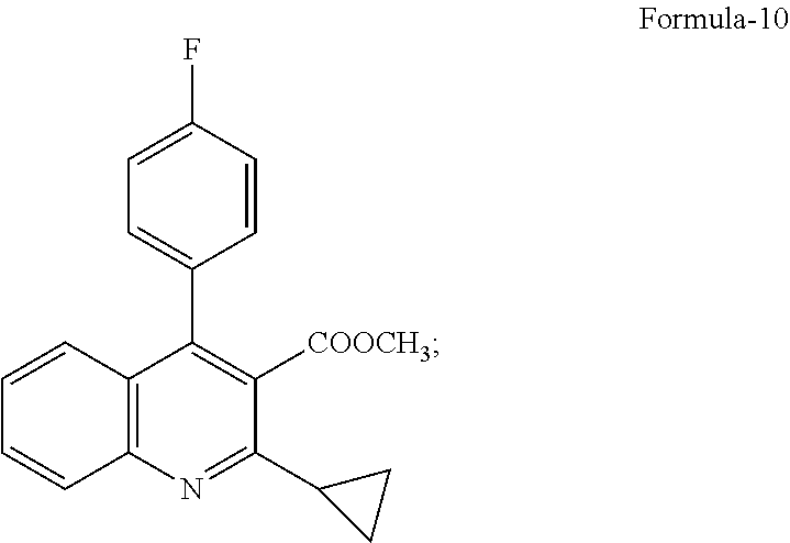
C1=C(F)C=CC(C2=C([COOCH3])C(C3CC3)=NC3=C2C=CC=C3)=C1
